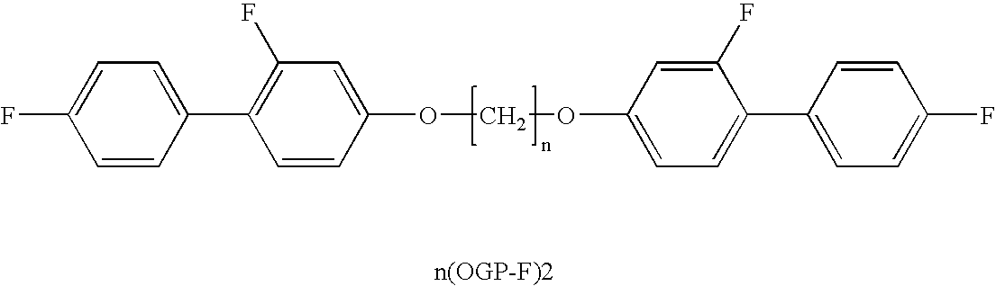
C1(F)=CC=C(C2=C(F)C=C(OCOC3=CC=C(C4=CC=C(F)C=C4)C(F)=C3)C=C2)C=C1
